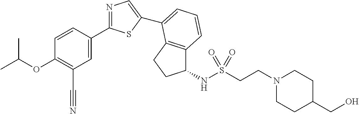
C1=CC(C2=NC=C(C3=CC=CC4=C3CCC4NS(CCN3CCC(CO)CC3)(=O)=O)S2)=CC(C#N)=C1OC(C)C
